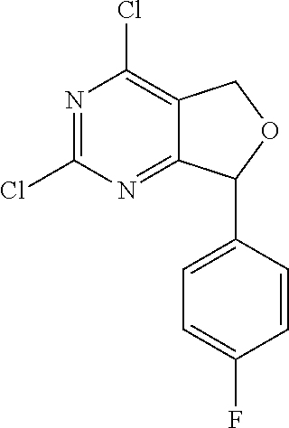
N1=C(Cl)N=C2C(=C1Cl)COC2C1=CC=C(F)C=C1
